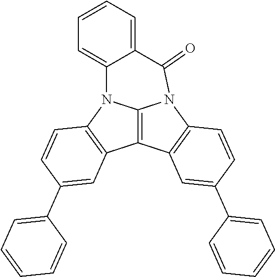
C12=C3C4=C(N1C(=O)C1=CC=CC=C1N2C1=C3C=C(C2=CC=CC=C2)C=C1)C=CC(C1=CC=CC=C1)=C4
